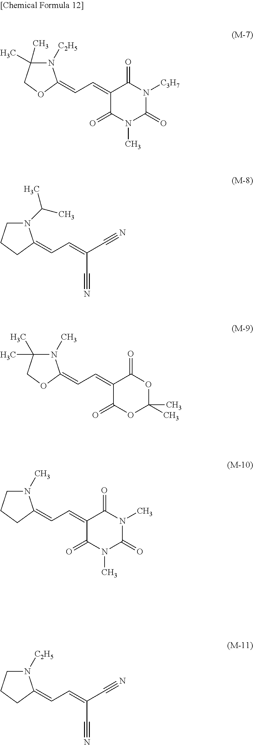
C1(=CC=C2N([C2H5])C(C)(C)CO2)C(=O)N(C)C(=O)N([C3H7])C1=O.C(C#N)(=CC=C1N(C(C)C)CCC1)C#N.C1(=CC=C2N(C)C(C)(C)CO2)C(=O)OC(C)(C)OC1=O.C1(=CC=C2N(C)CCC2)C(=O)N(C)C(=O)N(C)C1=O.C(C#N)(=CC=C1N([C2H5])CCC1)C#N
